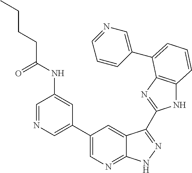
C1(C2=CN=C3C(=C2)C(C2=NC4=C(N2)C=CC=C4C2=CN=CC=C2)=NN3)=CN=CC(NC(CCCC)=O)=C1
